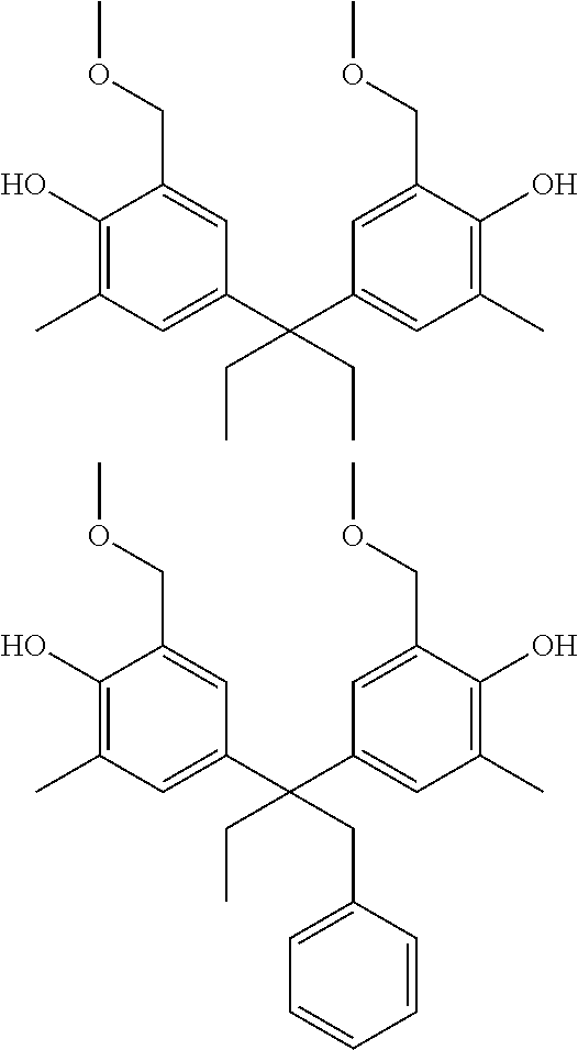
C(C1=CC(C)=C(O)C(COC)=C1)(C1=CC(C)=C(O)C(COC)=C1)(CC)CC.C(C1=CC(C)=C(O)C(COC)=C1)(C1=CC(C)=C(O)C(COC)=C1)(CC)CC1=CC=CC=C1
